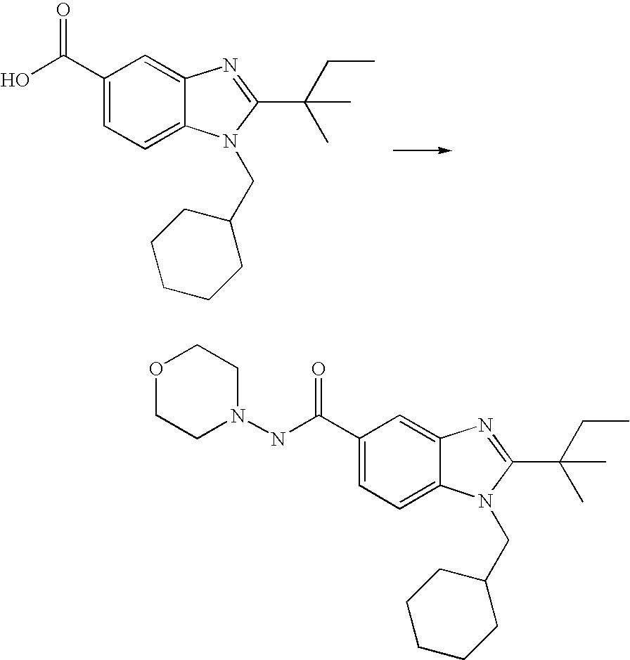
C1(C(O)=O)=CC=C2C(=C1)N=C(C(CC)(C)C)N2CC1CCCCC1.C1(C(NN2CCOCC2)=O)=CC=C2C(=C1)N=C(C(CC)(C)C)N2CC1CCCCC1
